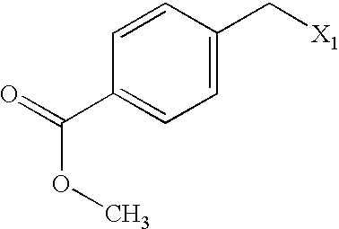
C(OC)(=O)C1=CC=C(C[X1])C=C1
